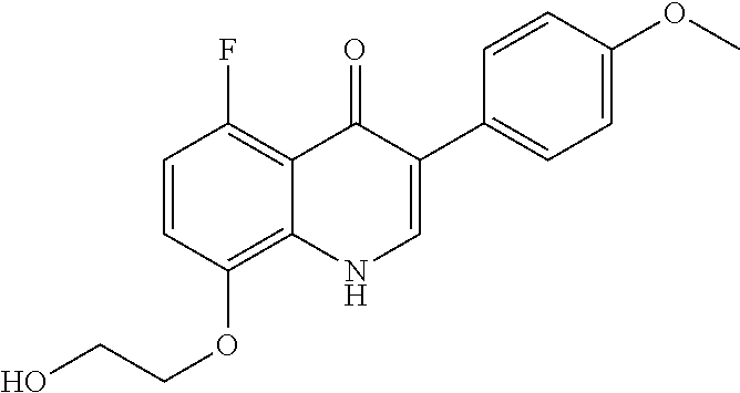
C1=CC(OCCO)=C2C(=C1F)C(=O)C(C1=CC=C(OC)C=C1)=CN2
